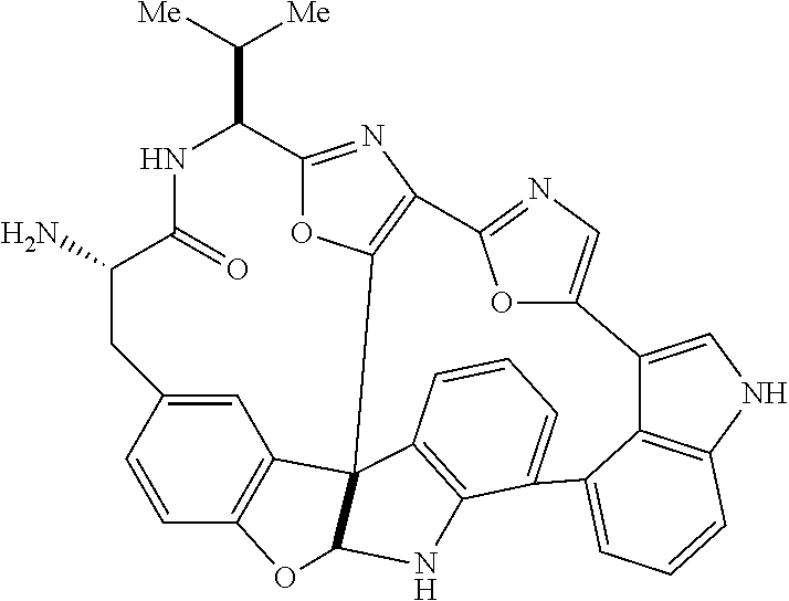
C1C(N)C(=O)NC(C([Me])[Me])C2=NC3=C(O2)C24C5=C(C=CC1=C5)OC2NC1=C4C=CC=C1C1=CC=CC2=C1C(=CN2)C1=CN=C3O1
